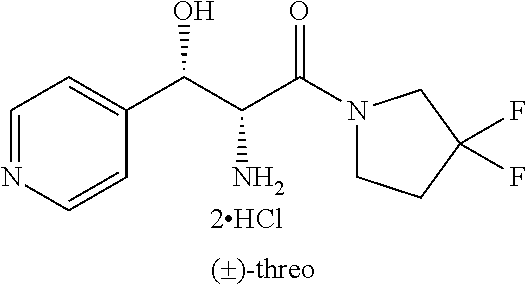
C1=NC=CC(C(C(C(N2CCC(F)(F)C2)=O)N)O)=C1
